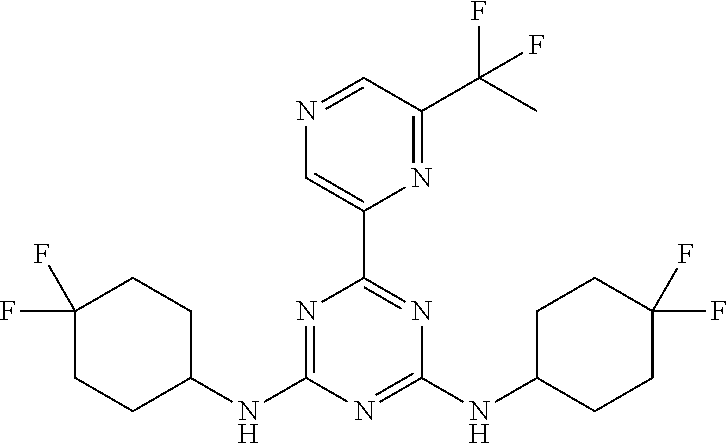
C1(NC2=NC(C3=CN=CC(C(C)(F)F)=N3)=NC(NC3CCC(F)(F)CC3)=N2)CCC(F)(F)CC1
